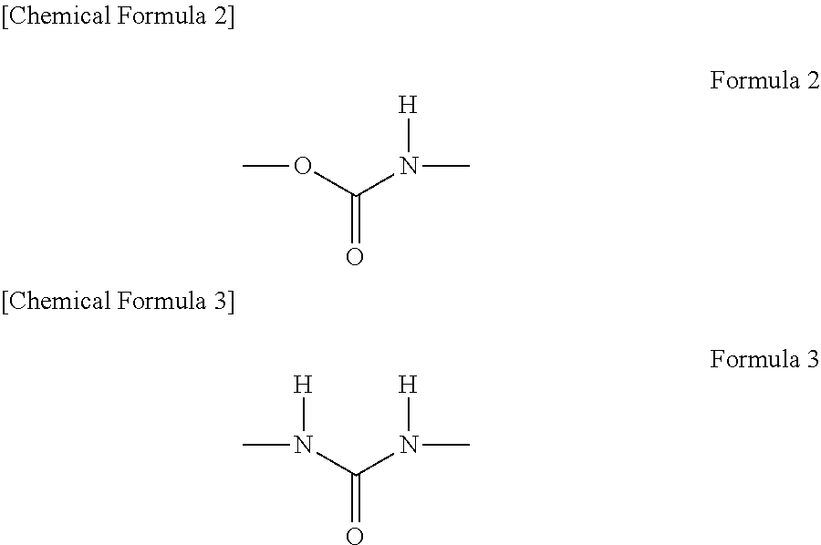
COC(N(C)[H])=O.CN(C(N(C)[H])=O)[H]
